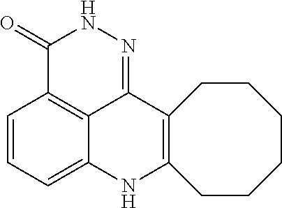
C1=CC=C2C3=C1C(=O)NN=C3C1=C(N2)CCCCCC1
